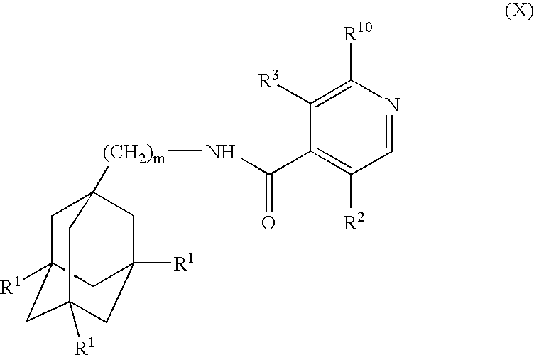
C1C2([R1])CC3([R1])CC([R1])(CC1([(CH2)m]NC(=O)C1=C([R2])C=NC([R10])=C1[R3])C3)C2
